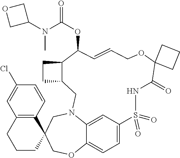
C1=C2C=C3C(=C1)OCC1(CN3CC3C(CC3)C(OC(=O)N(C3COC3)C)C=CCOC3(C(=O)NS2(=O)=O)CCC3)C2=C(CCC1)C=C(Cl)C=C2
